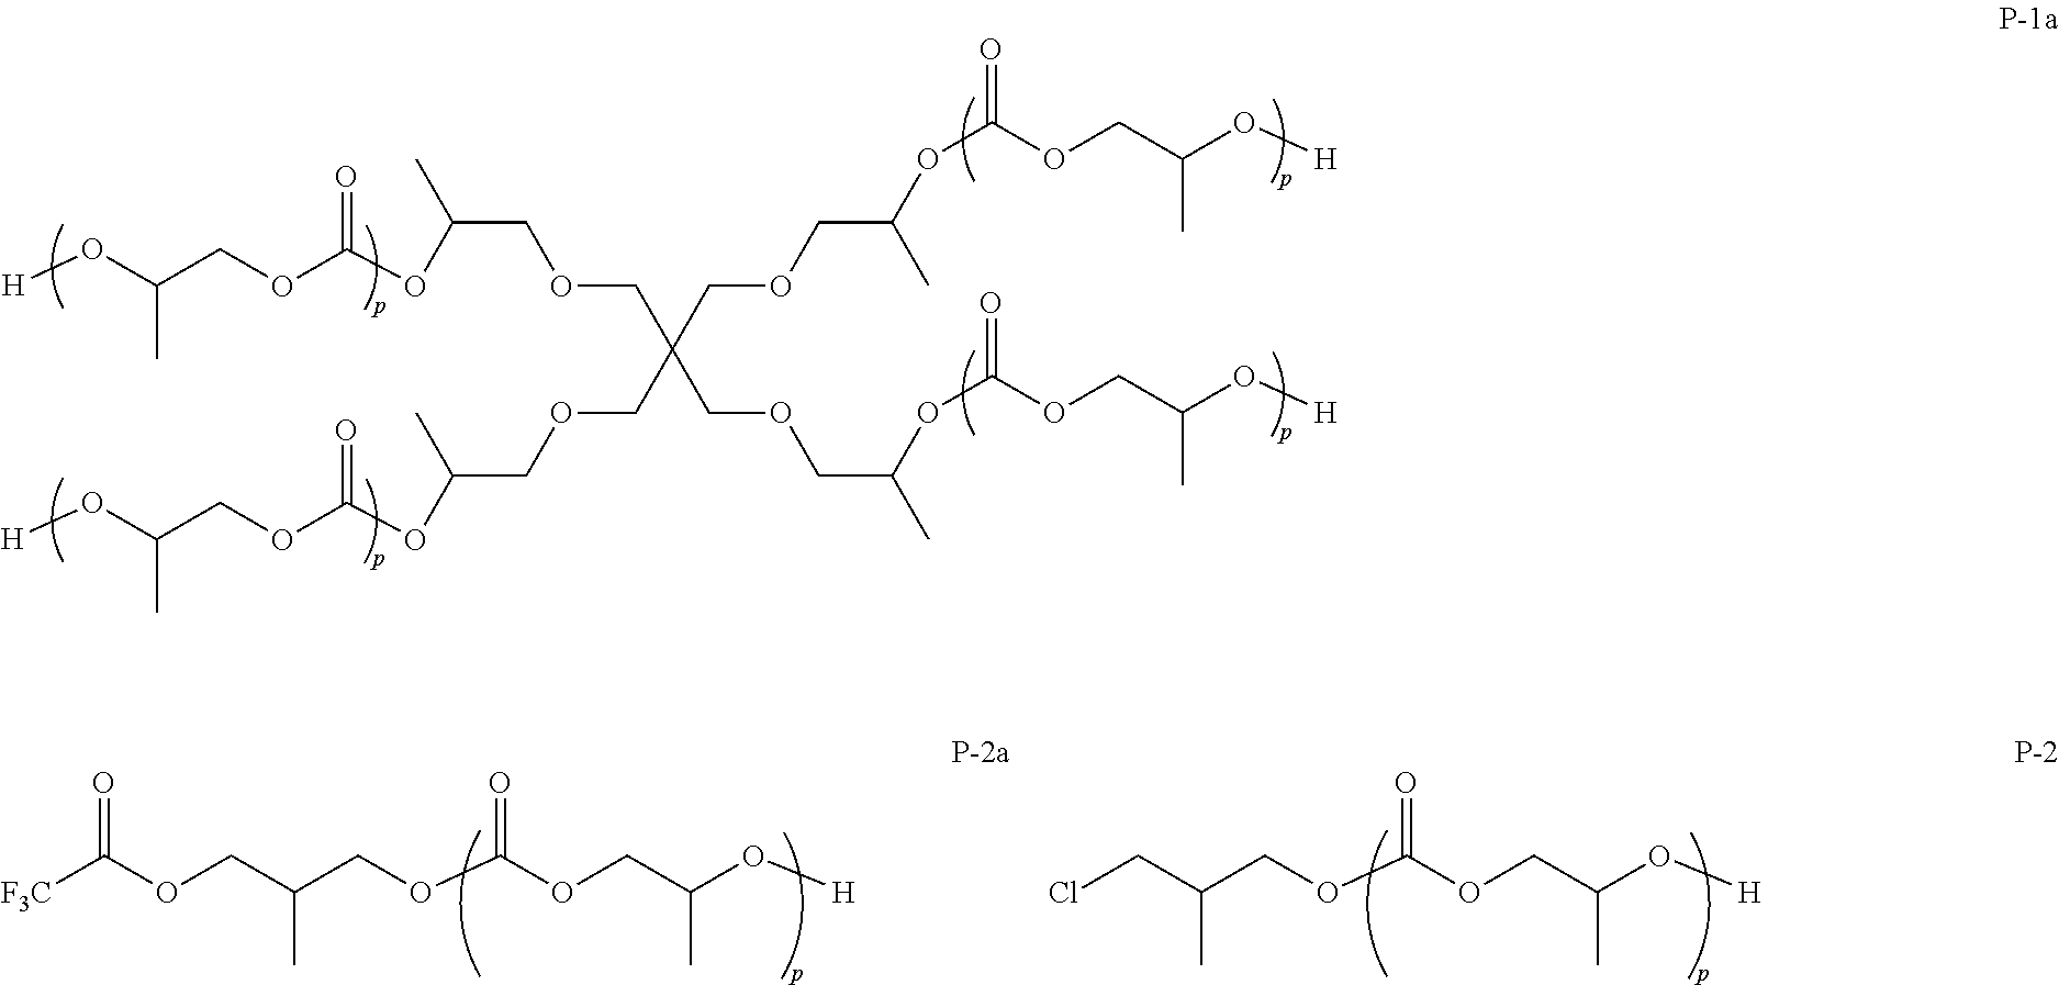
ClCC(COC(OCC(O[H])C)=O)C.O(CC(COC(OCC(O[H])C)=O)C)C([F3C])=O.[H]OC(COC(=O)OC(COCC(COCC(OC(OCC(O[H])C)=O)C)(COCC(C)OC(=O)OCC(O[H])C)COCC(OC(=O)OCC(O[H])C)C)C)C
